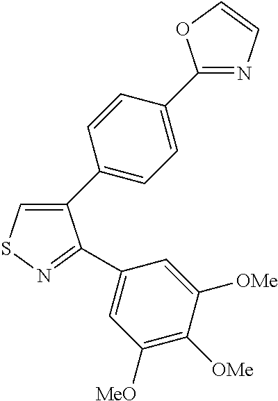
C1(C2=CC=C(C3=NC=CO3)C=C2)=CSN=C1C1=CC([MeO])=C([OMe])C([OMe])=C1
